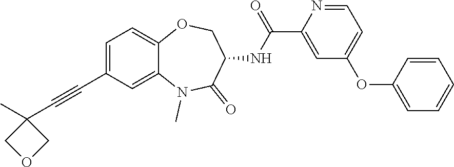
C1=C(C#CC2(C)COC2)C=C2C(=C1)OCC(NC(C1=CC(OC3=CC=CC=C3)=CC=N1)=O)C(=O)N2C
